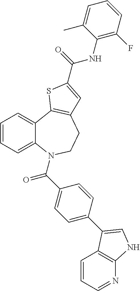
C1=CC=C2C(=C1)C1=C(CCN2C(C2=CC=C(C3=CNC4=C3C=CC=N4)C=C2)=O)C=C(C(NC2=C(F)C=CC=C2C)=O)S1
